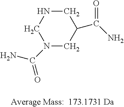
N1(C(=O)N)CC(C(=O)N)CNC1
